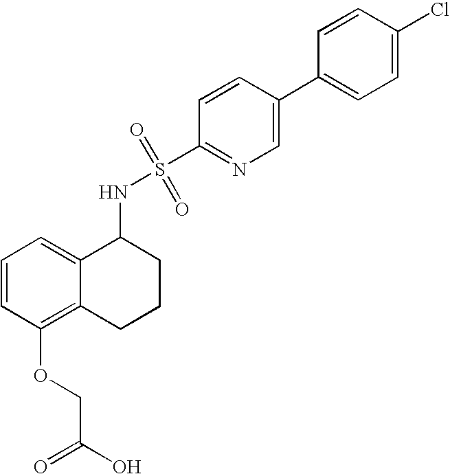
C1(NS(=O)(=O)C2=NC=C(C3=CC=C(Cl)C=C3)C=C2)C2=CC=CC(OCC(=O)O)=C2CCC1
